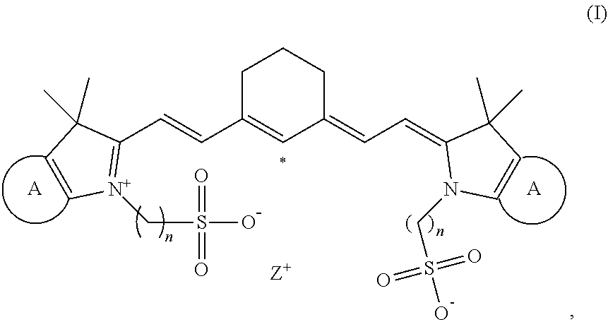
C1=CC(C)(C)C(C=CC2=CC(=CC=C3N(CS(=O)(=O)O)C=CC3(C)C)CCC2)=[N+]1CS(=O)(=O)O.[A].[A]
